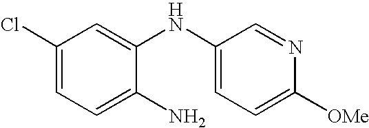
C1(Cl)=CC=C(N)C(NC2=CC=C([OMe])N=C2)=C1
